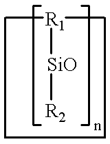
[R1]([SiO][R2])(C)C
